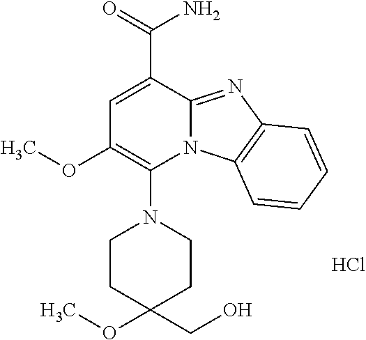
Cl.C1=C(C(=O)N)C2=NC3=C(N2C(N2CCC(OC)(CO)CC2)=C1OC)C=CC=C3
